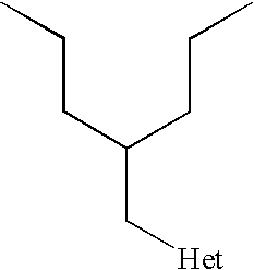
C(CC(CCC)C[Het])C
